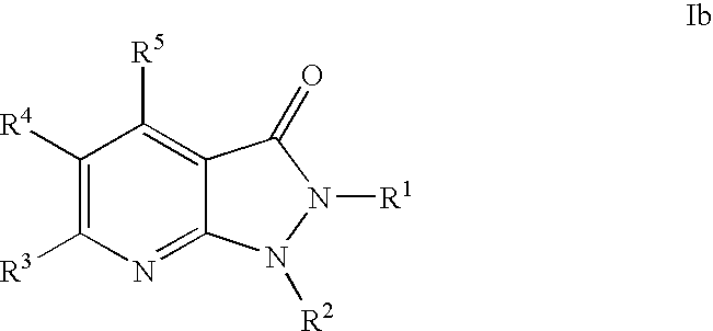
C1([R4])=C([R3])N=C2C(=C1[R5])C(=O)N([R1])N2[R2]
